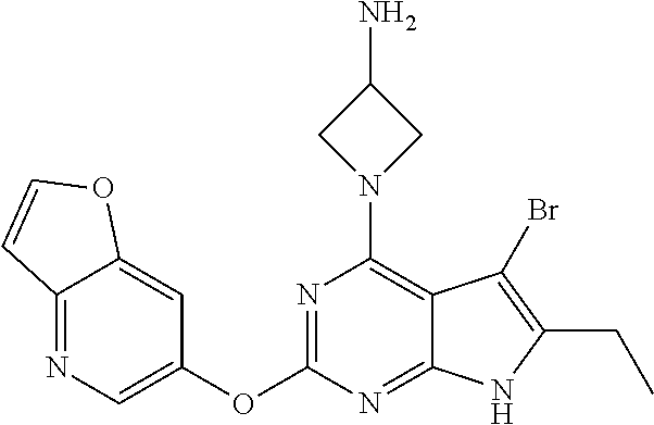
C12=NC=C(OC3=NC(N4CC(N)C4)=C4C(=N3)NC(CC)=C4Br)C=C1OC=C2
